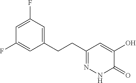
C1(CCC2=CC(F)=CC(F)=C2)=NNC(=O)C(O)=C1
